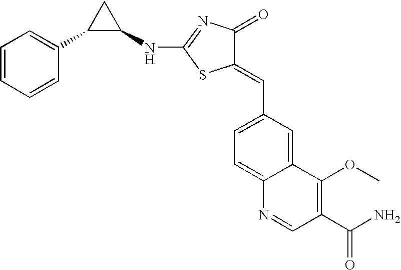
C1=CC=CC(C2C(NC3=NC(=O)C(=CC4=CC=C5C(=C4)C(OC)=C(C(N)=O)C=N5)S3)C2)=C1
